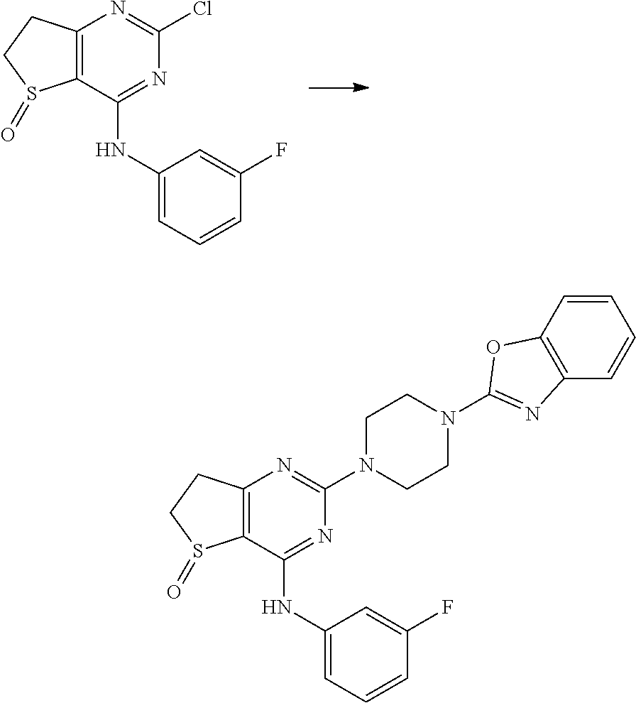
C12=C(C(NC3=CC=CC(F)=C3)=NC(Cl)=N1)S(=O)CC2.C12=C(C(NC3=CC=CC(F)=C3)=NC(N3CCN(C4=NC5=C(C=CC=C5)O4)CC3)=N1)S(=O)CC2
